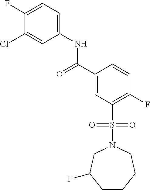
C1(F)=CC=C(NC(C2=CC(S(=O)(=O)N3CC(F)CCCC3)=C(F)C=C2)=O)C=C1Cl
